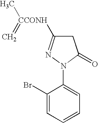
C1(N2C(=O)CC([CCONH](=C)C)=N2)=CC=CC=C1Br
